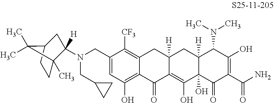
C1=C(CN(CC2CC2)C2([H])C3(C)CCC(C2)C3(C)C)C([CF3])=C2C(=C1O)C(=O)C1=C(O)C3(O)C([H])(CC1([H])C2)C(N(C)C)C(O)=C(C(N)=O)C3=O
